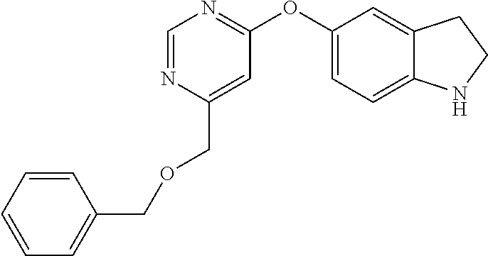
C1=NC(COCC2=CC=CC=C2)=CC(OC2=CC=C3C(=C2)CCN3)=N1
